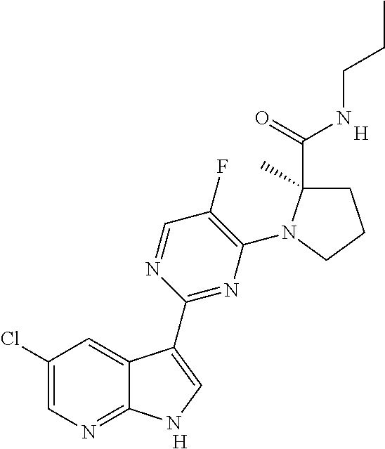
[H].[H].C1(Cl)=CN=C2C(=C1)C(C1=NC(N3C(C(=O)NCCC)(C)CCC3)=C(F)C=N1)=CN2
